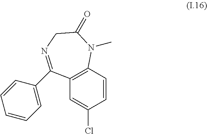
C1=C(Cl)C=CC2=C1C(C1=CC=CC=C1)=NCC(=O)N2C
